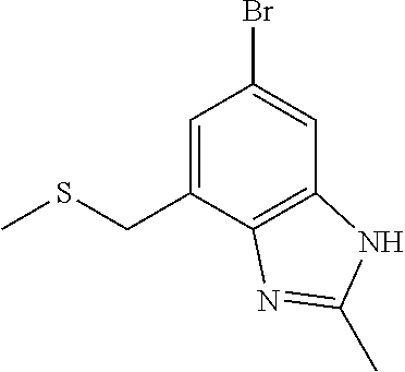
BrC1=CC2=C(C(CSC)=C1)N=C(C)N2
